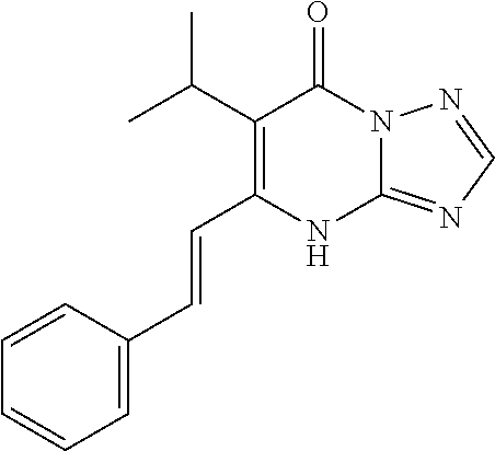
C12=NC=NN1C(=O)C(C(C)C)=C(C=CC1=CC=CC=C1)N2
